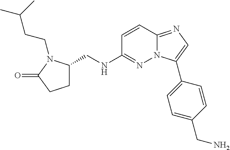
C1=CC2=NC=C(C3=CC=C(CN)C=C3)N2N=C1NCC1CCC(=O)N1CCC(C)C
